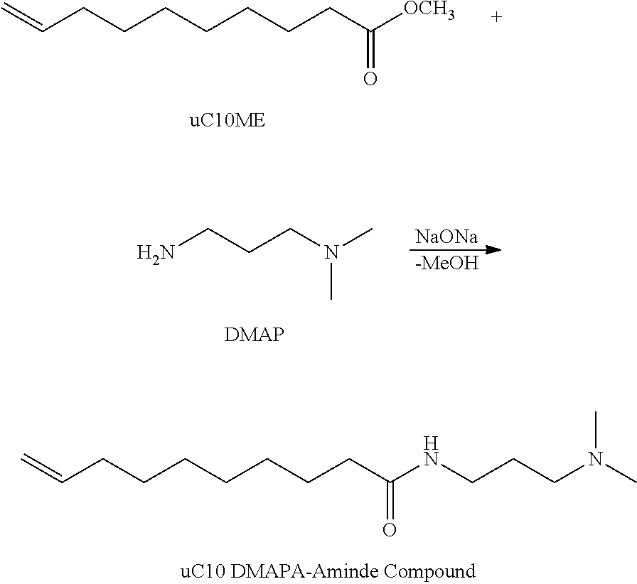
C=CCCCCCCCC([OCH3])=O.NCCCN(C)C.[NaONa].[-MeOH].C=CCCCCCCCC(NCCCN(C)C)=O
